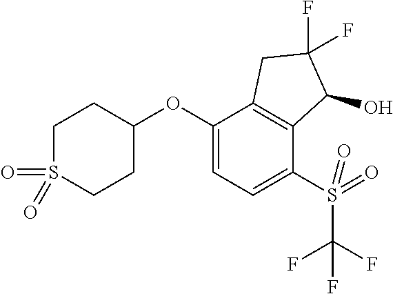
C1(OC2CCS(=O)(=O)CC2)=CC=C(S(=O)(C(F)(F)F)=O)C2=C1CC(F)(F)C2O
